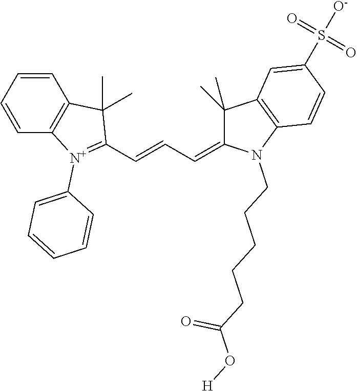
C1=CC=CC2=C1C(C)(C)C(C=CC=C1C(C)(C)C3=C(N1CCCCCC(O[H])=O)C=CC(S(=O)(=O)[O-])=C3)=[N+]2C1=CC=CC=C1
